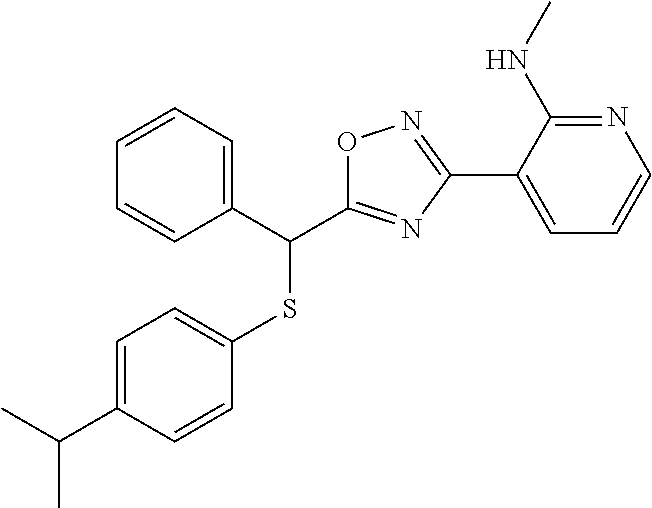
C1=C(C(C)C)C=CC(SC(C2=CC=CC=C2)C2=NC(C3=CC=CN=C3NC)=NO2)=C1
